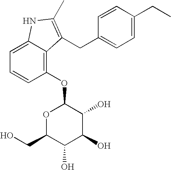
O1C(CO)C(O)C(O)C(O)C1OC1=C2C(=CC=C1)NC(C)=C2CC1=CC=C(CC)C=C1
